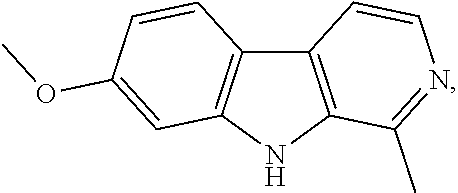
C12=C(NC3=C1C=CN=C3C)C=C(OC)C=C2
